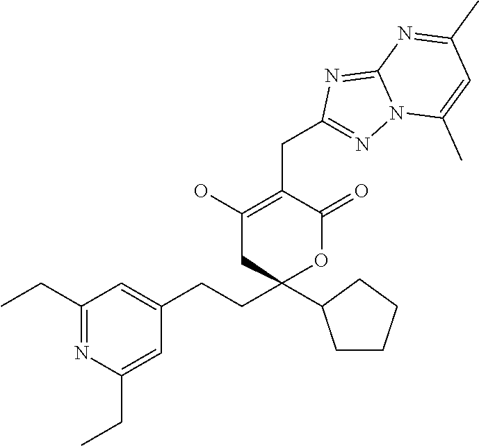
C1(CC)=NC(CC)=CC(CCC2(C3CCCC3)OC(=O)C(CC3=NN4C(=N3)N=C(C)C=C4C)=C(O)C2)=C1
